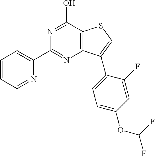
C12=C(C(O)=NC(C3=CC=CC=N3)=N1)SC=C2C1=CC=C(OC(F)F)C=C1F
